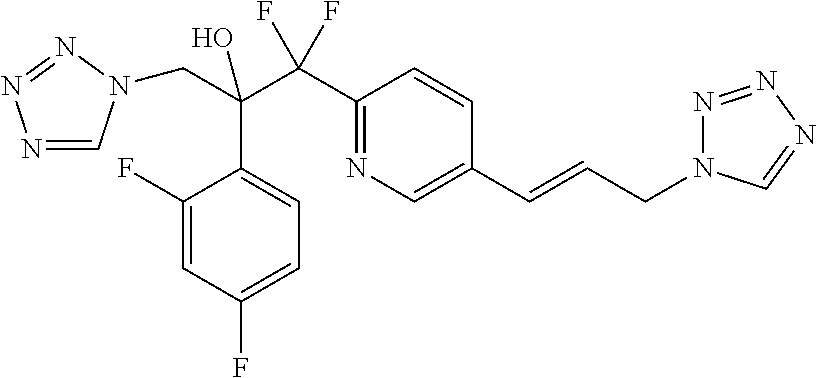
N1=CN(CC(C(C2=NC=C(C=CCN3N=NN=C3)C=C2)(F)F)(O)C2=CC=C(F)C=C2F)N=N1
